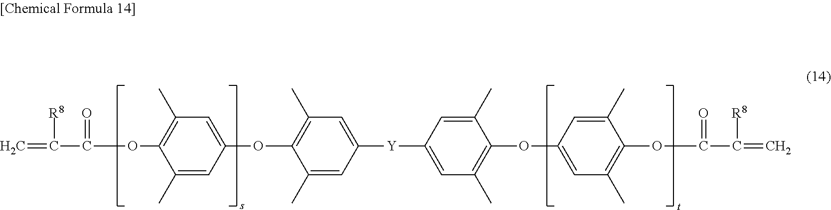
O(C1=C(C)C=C(OC2=C(C)C=C([Y]C3=CC(C)=C(OC4=CC(C)=C(OC(=O)C([R8])=C)C(C)=C4)C(C)=C3)C=C2C)C=C1C)C(=O)C([R8])=C
